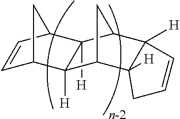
C12([H])C3C=CC(C3)C1([H])C1C3([H])C([H])(C2C1)C=CC3
